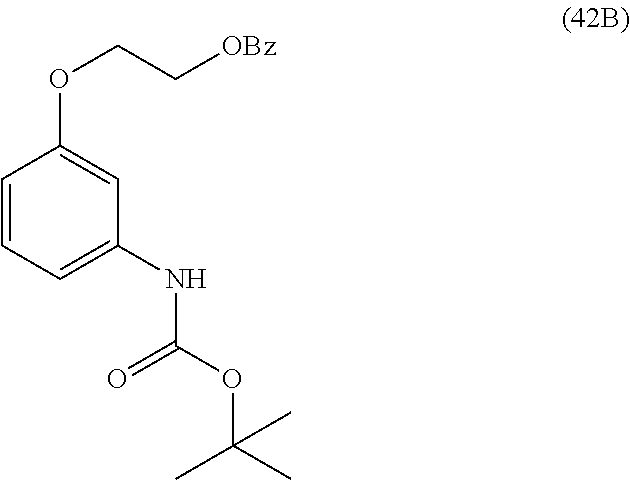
C1=CC=C(NC(=O)OC(C)(C)C)C=C1OCC[OBz]
